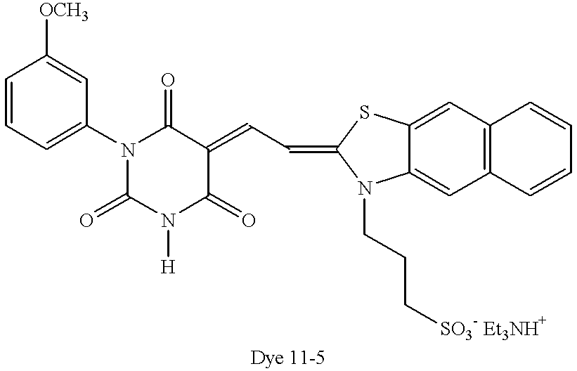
C1(=O)N([H])C(=O)C(=CC=C2SC3=CC4=C(C=C3N2CCC[SO3- Et3NH+])C=CC=C4)C(=O)N1C1=CC=CC([OCH3])=C1
